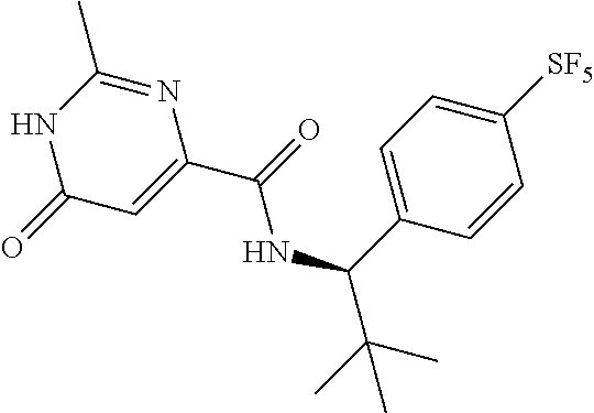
N1C(=O)C=C(C(=O)NC(C2=CC=C([SF5])C=C2)C(C)(C)C)N=C1C
